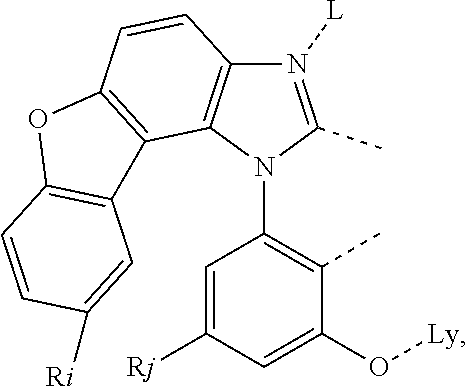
N1([L])=C(C)N(C2=C(C)C(O[Ly])=CC([Rj])=C2)C2=C1C=CC1=C2C2=C(O1)C=CC([Ri])=C2
